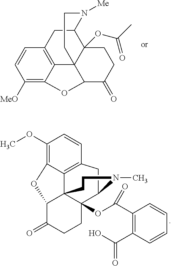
C1([MeO])=C2C3=C(C=C1)CC1C4(OC(C)=O)C3(C(C(=O)CC4)O2)CCN1[Me].C1(OC)=C2C3=C(C=C1)CC1C4(OC(C5=C(C(O)=O)C=CC=C5)=O)C3(C(C(=O)CC4)O2)CCN1C
